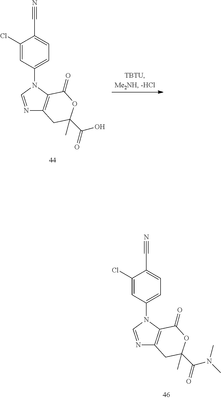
N1=CN(C2=CC=C(C#N)C(Cl)=C2)C2=C1CC(C)(C(=O)N(C)C)OC2=O.N1=CN(C2=CC=C(C#N)C(Cl)=C2)C2=C1CC(C)(C(=O)O)OC2=O
